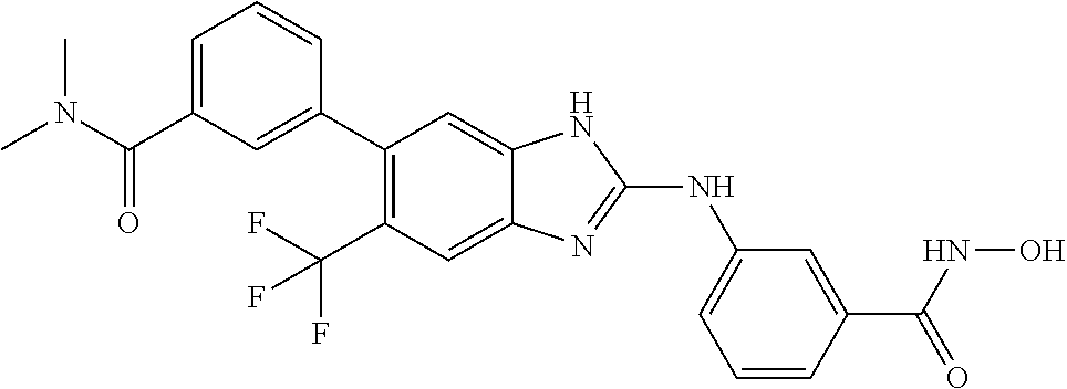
C1=C(C(N(C)C)=O)C=C(C2=C(C(F)(F)F)C=C3C(=C2)NC(NC2=CC=CC(C(NO)=O)=C2)=N3)C=C1
